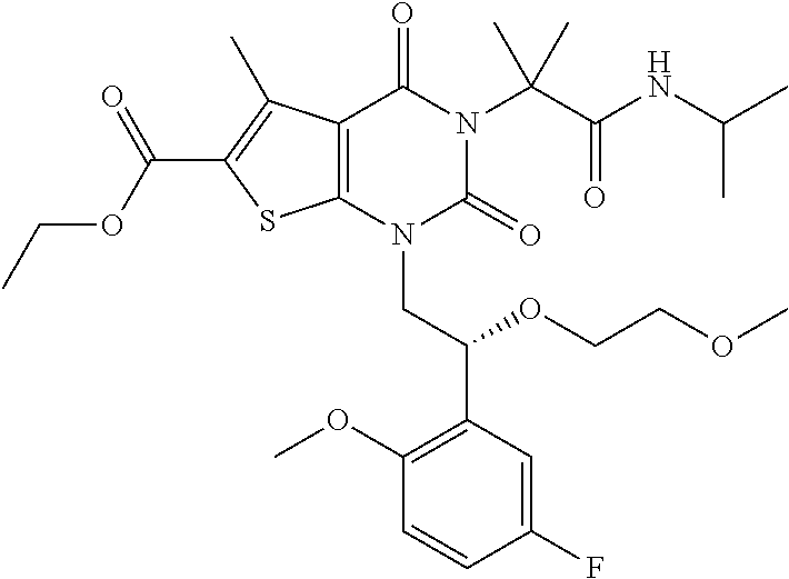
C1(F)=CC(C(OCCOC)CN2C(=O)N(C(C(=O)NC(C)C)(C)C)C(=O)C3=C2SC(C(OCC)=O)=C3C)=C(OC)C=C1
